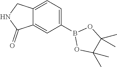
C12=CC=C(B3OC(C)(C)C(C)(C)O3)C=C1C(=O)NC2
